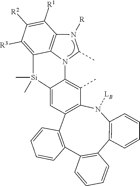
C12=C3N(C4=C(C)C5=C(C6=C(C7=C(C8=C(N5[LB])C=CC=C8)C=CC=C7)C=CC=C6)C=C4[Si](C)(C)C3=C([R3])C([R2])=C1[R1])C(C)N2[R]
